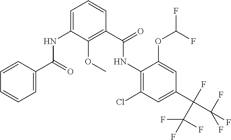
C1=CC(C(=O)NC2=CC=CC(C(=O)NC3=C(Cl)C=C(C(C(F)(F)F)(C(F)(F)F)F)C=C3OC(F)F)=C2OC)=CC=C1
